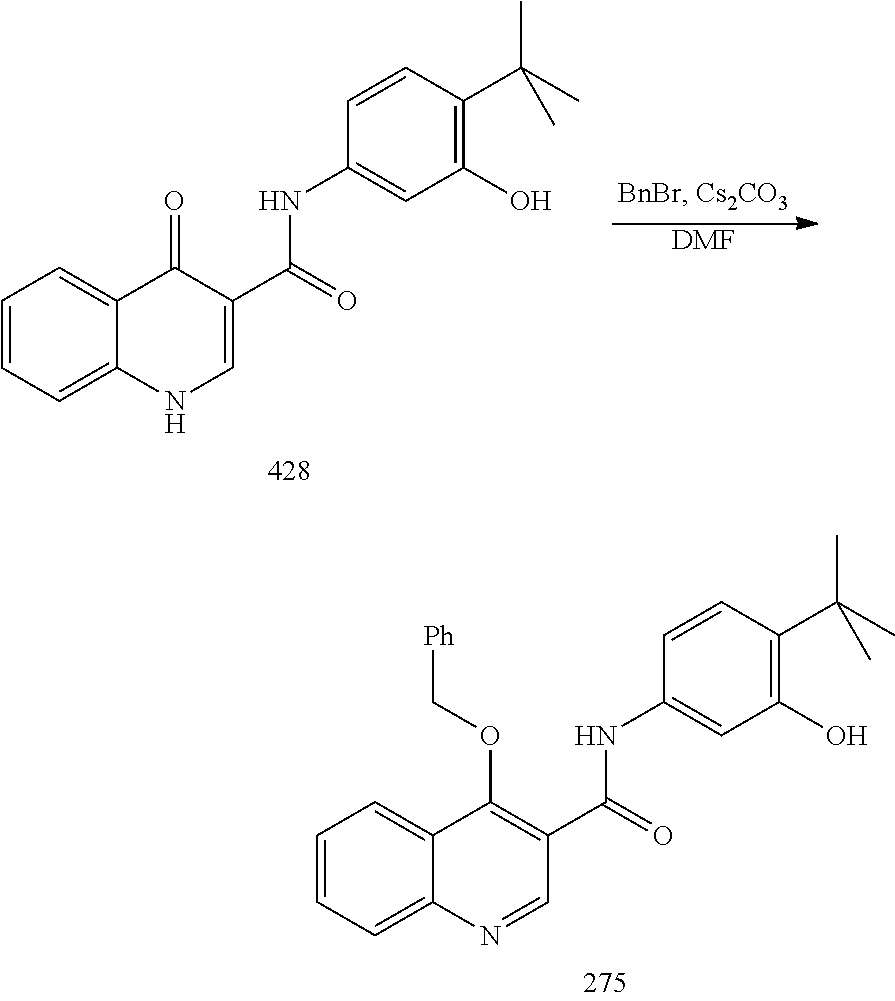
[DMF].C1=CC=C2C(=C1)C(=O)C(C(NC1=CC(O)=C(C(C)(C)C)C=C1)=O)=CN2.C1=CC=C2C(=C1)C(OC[Ph])=C(C(NC1=CC(O)=C(C(C)(C)C)C=C1)=O)C=N2
